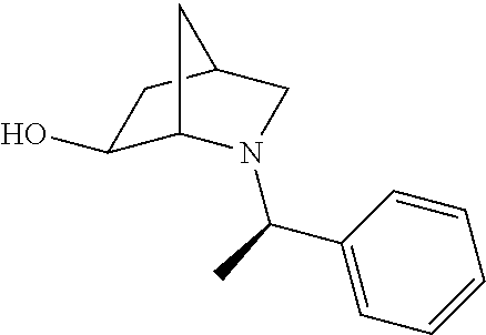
C1(O)C2N(C(C)C3=CC=CC=C3)CC(C1)C2
